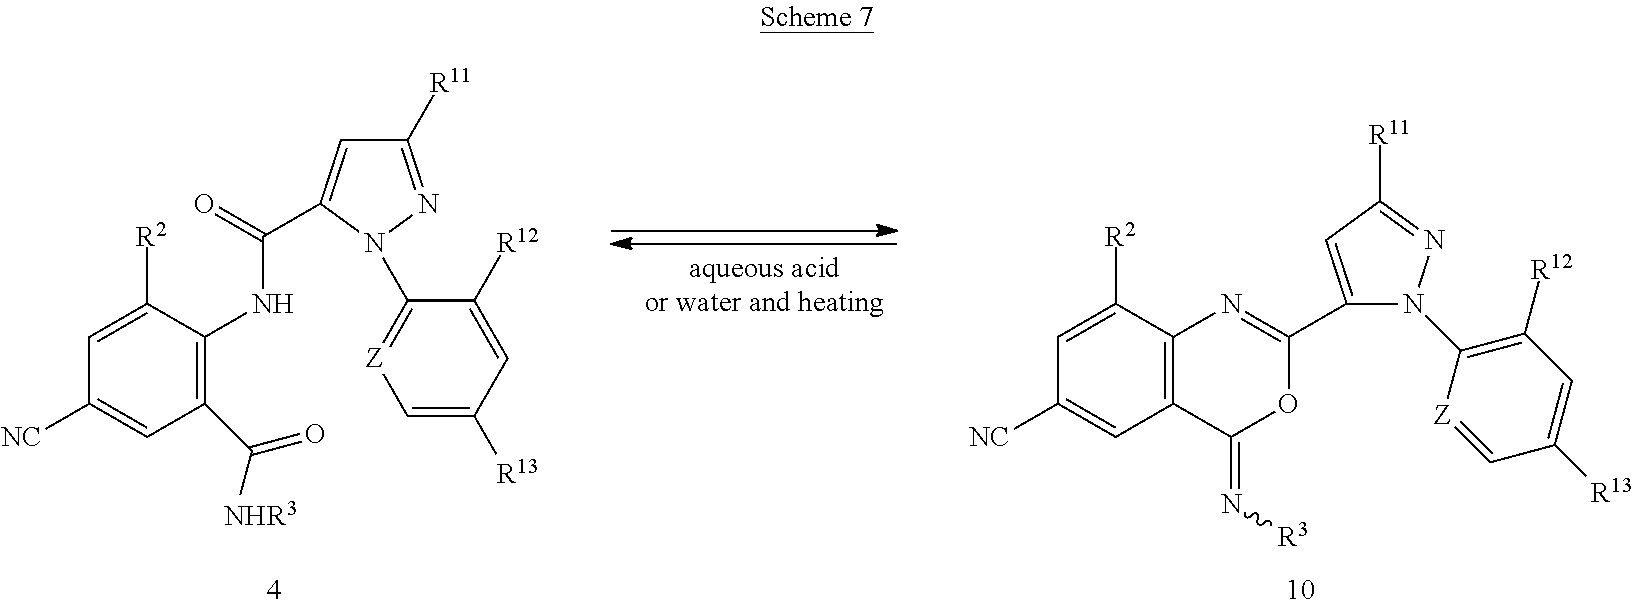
C1([R2])=CC([NC])=CC(C([NHR3])=O)=C1NC(=O)C1=CC([R11])=NN1C1=[Z]C=C([R13])C=C1[R12].C1([R2])=CC([NC])=CC2=C1N=C(C1=CC([R11])=NN1C1=C([R12])C=C([R13])C=[Z]1)OC2=N[R3]
